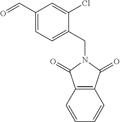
C12=C(C=CC=C1)C(=O)N(CC1=CC=C(C=O)C=C1Cl)C2=O
